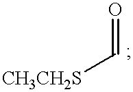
O=C[CH3CH2S]
